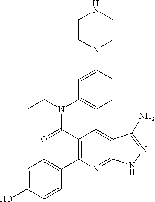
C1=C(O)C=CC(C2=C3C(=C4C(=N2)NN=C4N)C2=C(N(CC)C3=O)C=C(N3CCNCC3)C=C2)=C1
